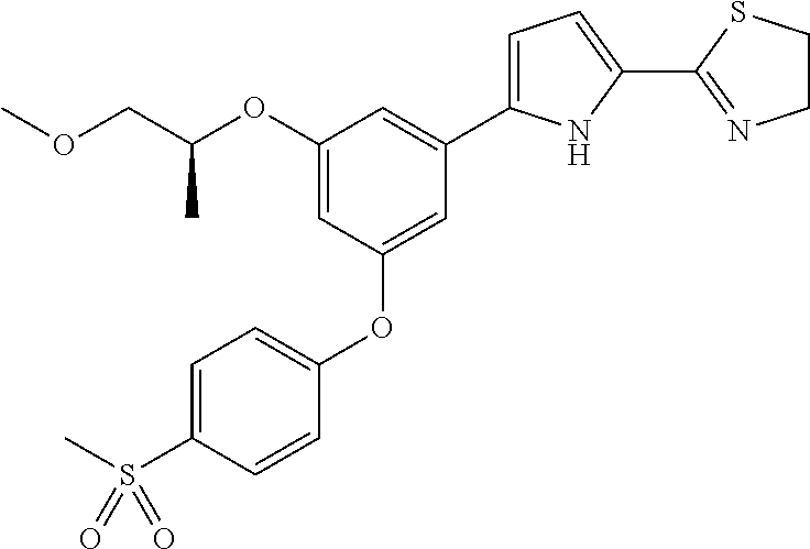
C1(OC(COC)C)=CC(OC2=CC=C(S(C)(=O)=O)C=C2)=CC(C2=CC=C(C3=NCCS3)N2)=C1
